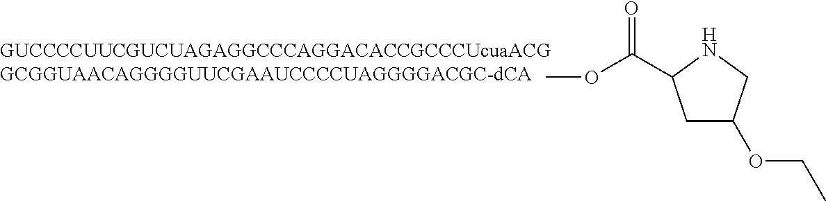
COC(=O)C1CC(OCC)CN1
